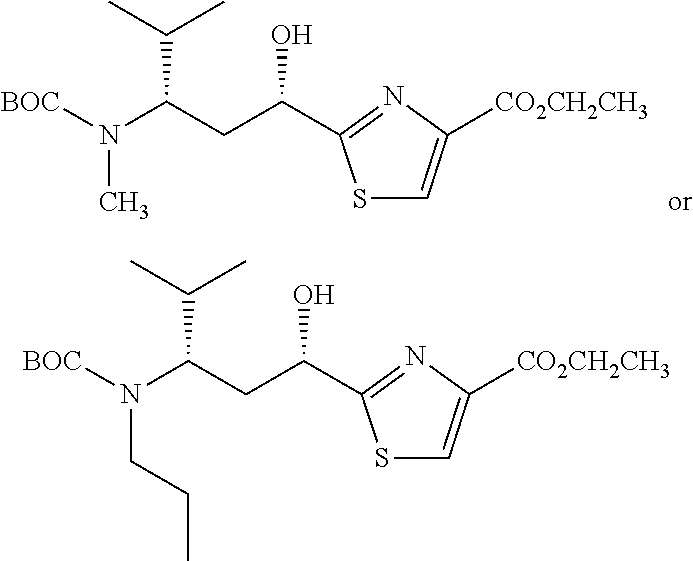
N(C)([BOC])C(CC(C1=NC([CO2CH2CH3])=CS1)O)C(C)C.N(CCC)([BOC])C(CC(C1=NC([CO2CH2CH3])=CS1)O)C(C)C
